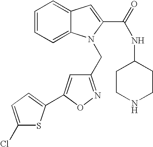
C1(CN2C3=CC=CC=C3C=C2C(=O)NC2CCNCC2)=NOC(C2=CC=C(Cl)S2)=C1
